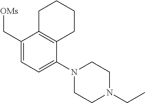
C1(C[OMs])=CC=C(N2CCN(CC)CC2)C2=C1CCCC2
